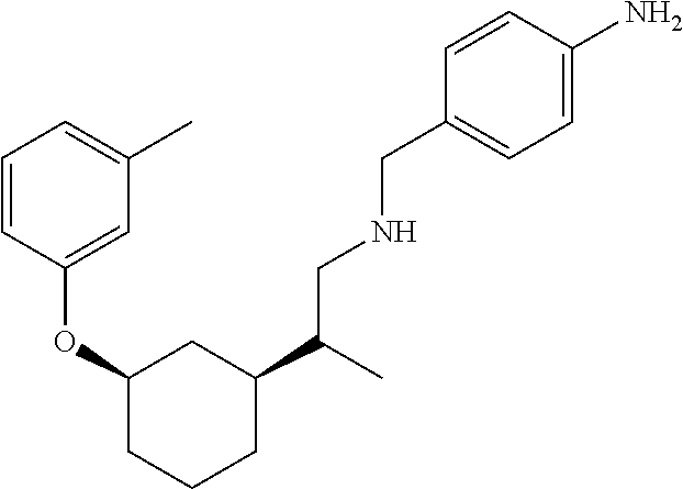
C1=CC(OC2CCCC(C(C)CNCC3=CC=C(N)C=C3)C2)=CC(C)=C1
